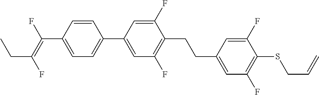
C(C1=CC=C(C2=CC(F)=C(CCC3=CC(F)=C(SCC=C)C(F)=C3)C(F)=C2)C=C1)(=C(F)CC)F
